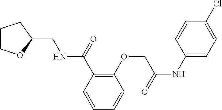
C1COC(CNC(C2=C(OCC(NC3=CC=C(Cl)C=C3)=O)C=CC=C2)=O)C1
